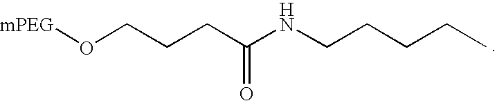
[mPEG]OCCCC(NCCCCC)=O
